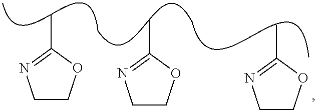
CC1=NCCO1.CC1=NCCO1.CC1=NCCO1
